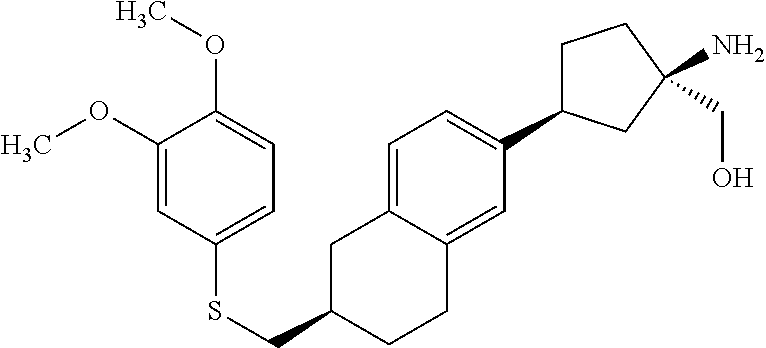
C1=C2C(=CC(C3CCC(CO)(N)C3)=C1)CCC(CSC1=CC=C(OC)C(OC)=C1)C2
